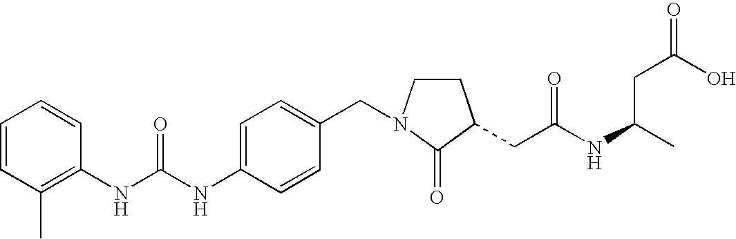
C1=C(NC(NC2=C(C)C=CC=C2)=O)C=CC(CN2CCC(CC(NC(C)CC(=O)O)=O)C2=O)=C1
